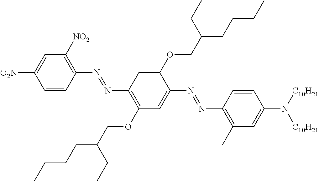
C1=CC(N=NC2=C(OCC(CCCC)CC)C=C(N=NC3=C(C)C=C(N([C10H21])[C10H21])C=C3)C(OCC(CCCC)CC)=C2)=C([NO2])C=C1[O2N]
